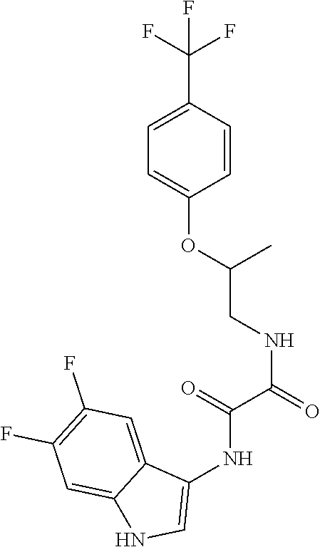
C1=CC(OC(CNC(C(NC2=CNC3=CC(F)=C(F)C=C23)=O)=O)C)=CC=C1C(F)(F)F
